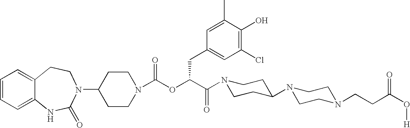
C1(N2C(=O)NC3=CC=CC=C3CC2)CCN(C(OC(C(N2CCC(N3CCN(CCC(O[H])=O)CC3)CC2)=O)CC2=CC(Cl)=C(O)C(C)=C2)=O)CC1
